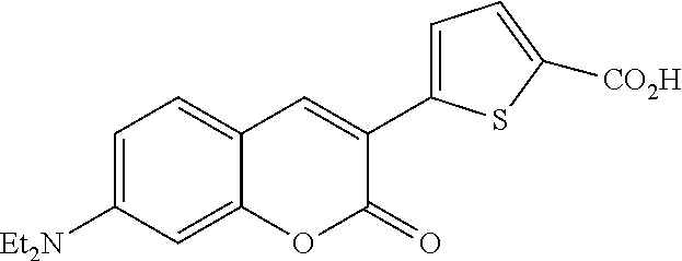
C1=C([Et2N])C=C2C(=C1)C=C(C1=CC=C([CO2H])S1)C(=O)O2
